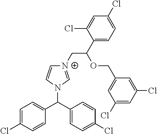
[N+]1(CC(OCC2=CC(Cl)=CC(Cl)=C2)C2=CC=C(Cl)C=C2Cl)=CN(C(C2=CC=C(Cl)C=C2)C2=CC=C(Cl)C=C2)C=C1
